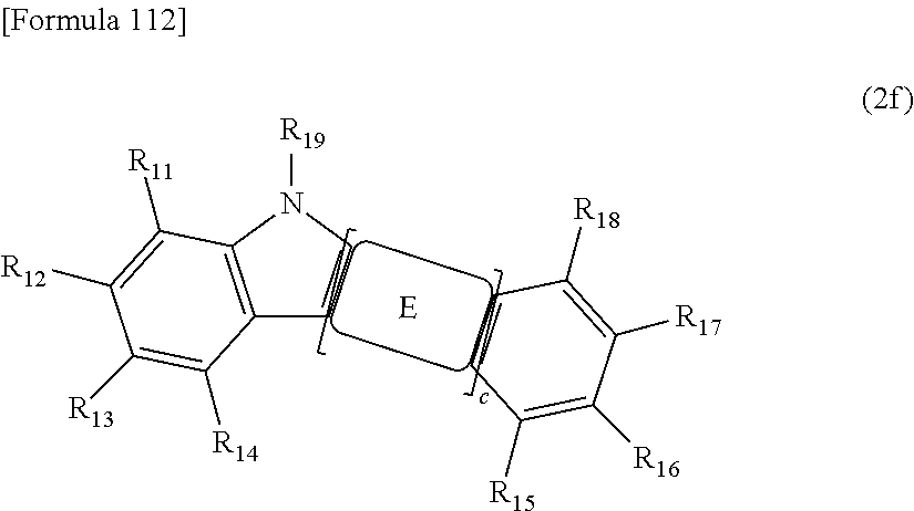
C12=C(N([R19])C=C1)C([R11])=C([R12])C([R13])=C2[R14].C1=CC([R18])=C([R17])C([R16])=C1[R15]
